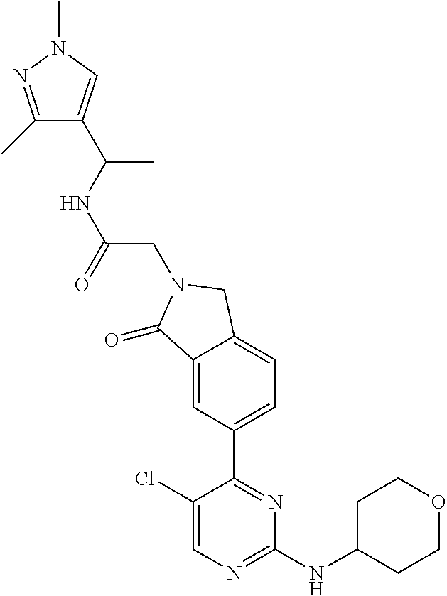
C1(Cl)=CN=C(NC2CCOCC2)N=C1C1=CC=C2C(=C1)C(=O)N(CC(NC(C)C1=CN(C)N=C1C)=O)C2
